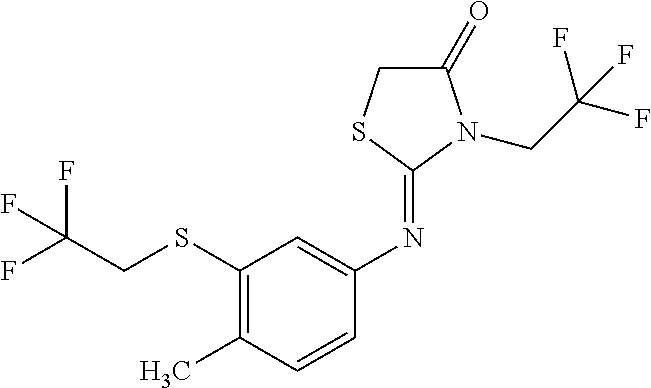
N(C1=CC(SCC(F)(F)F)=C(C)C=C1)=C1N(CC(F)(F)F)C(=O)CS1
